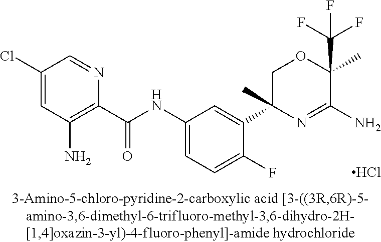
C1(Cl)=CC(N)=C(C(NC2=CC=C(F)C(C3(C)N=C(N)C(C)(C(F)(F)F)OC3)=C2)=O)N=C1.Cl
